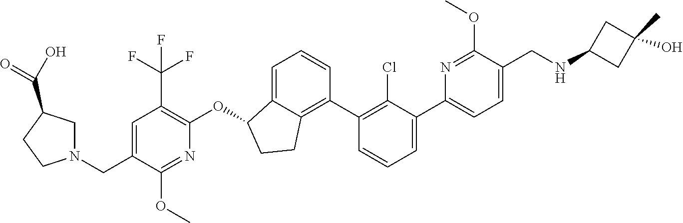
C1=C(CN2CC(C(O)=O)CC2)C(OC)=NC(OC2C3=CC=CC(C4=C(Cl)C(C5=CC=C(CNC6CC(C)(O)C6)C(OC)=N5)=CC=C4)=C3CC2)=C1C(F)(F)F
